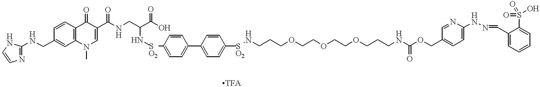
N(CCCOCCOCCOCCCNC(OCC1=CC=C(NN=CC2=CC=CC=C2S(=O)(O)=O)N=C1)=O)[S  O2]C1=CC=C(C2=CC=C([S  O2]NC(CNC(C3=CN(C)C4=C(C3=O)C=CC(CNC3=NC=CN3)=C4)=O)C(O)=O)C=C2)C=C1
